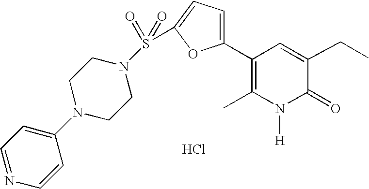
C1(C2=CC=C(S(N3CCN(C4=CC=NC=C4)CC3)(=O)=O)O2)=C(C)N([H])C(=O)C(CC)=C1.Cl
